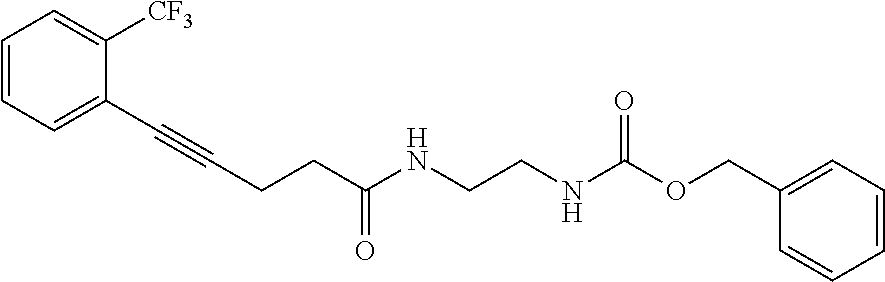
C1=C(COC(=O)NCCNC(CCC#CC2=CC=CC=C2[CF3])=O)C=CC=C1
